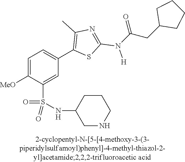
C1=C([MeO])C(S(NC2CNCCC2)(=O)=O)=CC(C2=C(C)N=C(N([H])C(CC3CCCC3)=O)S2)=C1
